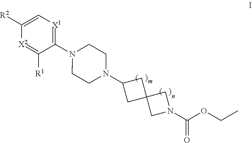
C1([R2])=C[X1]=C(N2CCN(C3CC4(C3)CN(C(OCC)=O)C4)CC2)C([R1])=[X2]1
